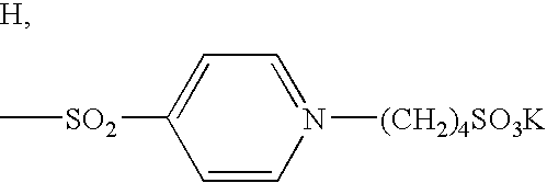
C[SO2]C1=CC=N([(CH2)4SO3K])C=C1
